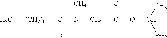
C[(CH2)11]C(=O)N(CC(OC(C)C)=O)C
